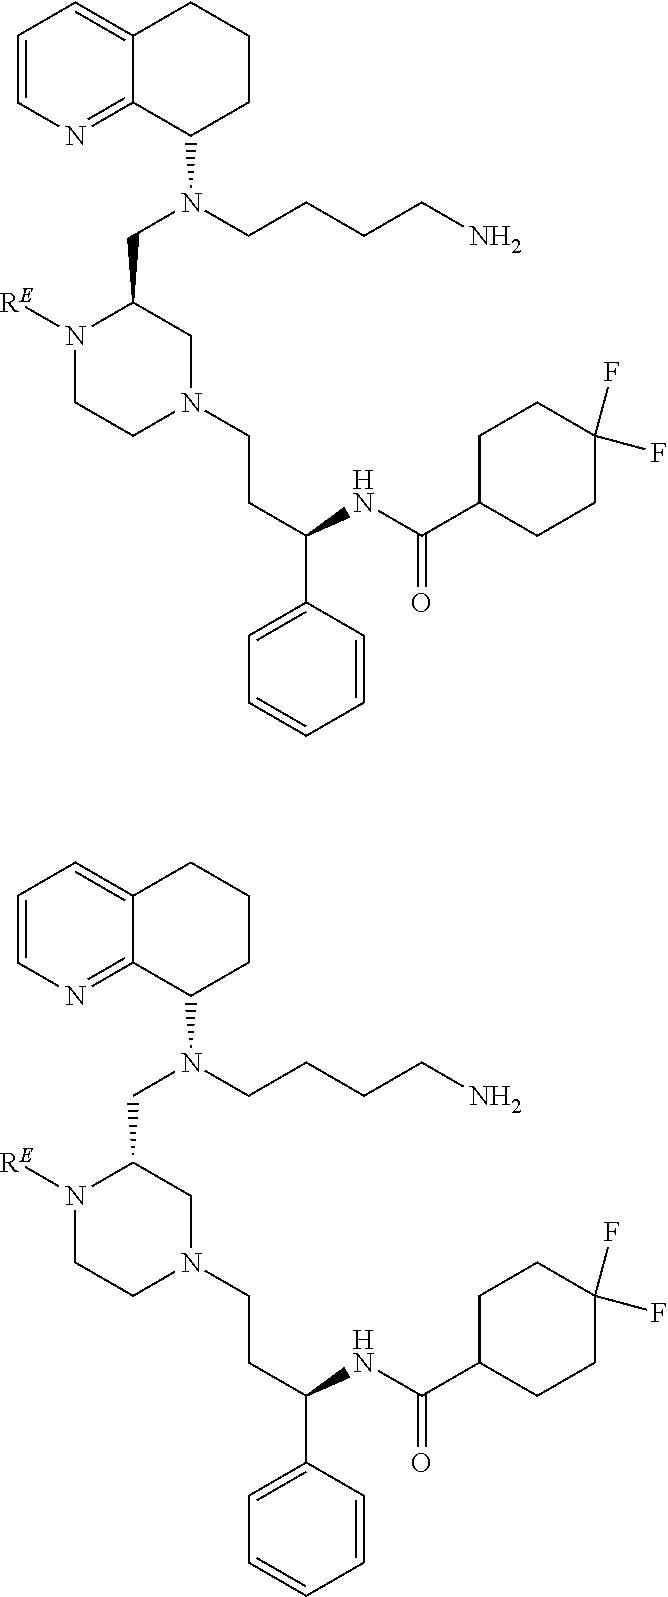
C1=CN=C2C(=C1)CCCC2N(CCCCN)CC1N([RE])CCN(CCC(NC(C2CCC(F)(F)CC2)=O)C2=CC=CC=C2)C1.C1=CN=C2C(=C1)CCCC2N(CCCCN)CC1N([RE])CCN(CCC(NC(C2CCC(F)(F)CC2)=O)C2=CC=CC=C2)C1
